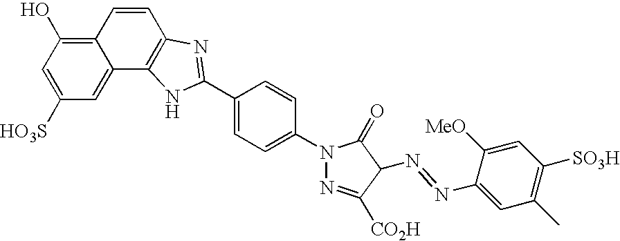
C12=C(O)C=C([HO3S])C=C1C1=C(C=C2)N=C(C2=CC=C(N3N=C([CO2H])C(N=NC4=CC(C)=C([SO3H])C=C4[MeO])C3=O)C=C2)N1
